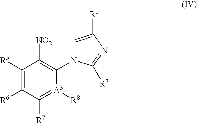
C1=C([R1])N=C([R3])N1C1=C([NO2])C([R5])=C([R6])C([R7])=[A3]1[R8]
